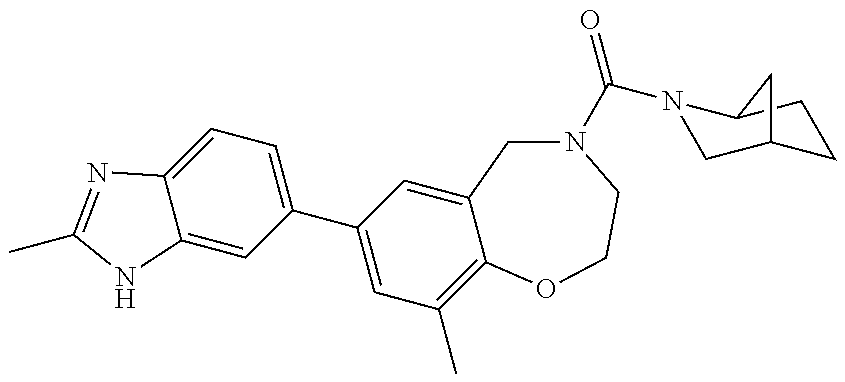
C12=CC(C3=CC(C)=C4C(=C3)CN(C(N3CC5CCC3C5)=O)CCO4)=CC=C1N=C(C)N2
